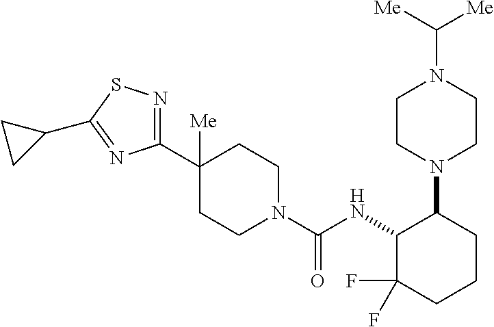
C1(C2([Me])CCN(C(NC3C(F)(F)CCCC3N3CCN(C([Me])[Me])CC3)=O)CC2)=NSC(C2CC2)=N1
